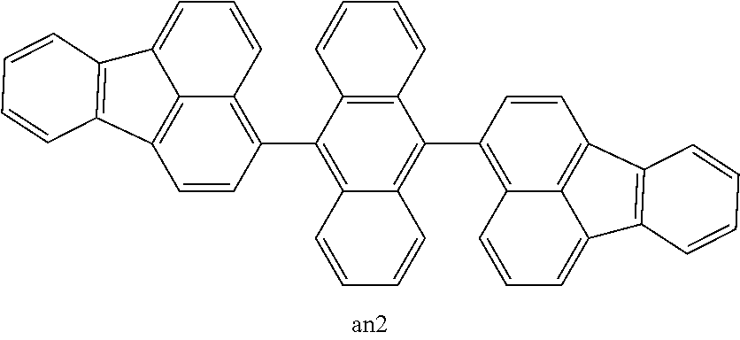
C1=CC(C2=C3C(=C(C4=C5C6=C(C=C4)C4=C(C6=CC=C5)C=CC=C4)C4=C2C=CC=C4)C=CC=C3)=C2C3=C1C1=C(C3=CC=C2)C=CC=C1
